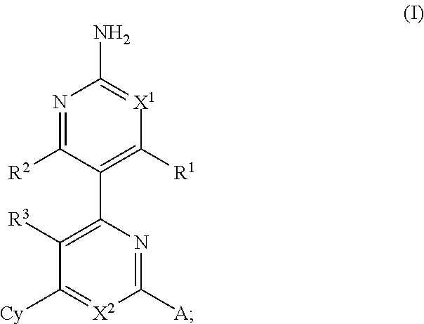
N1=C([R2])C(C2=C([R3])C([Cy])=[X2]C([A])=N2)=C([R1])[X1]=C1N
